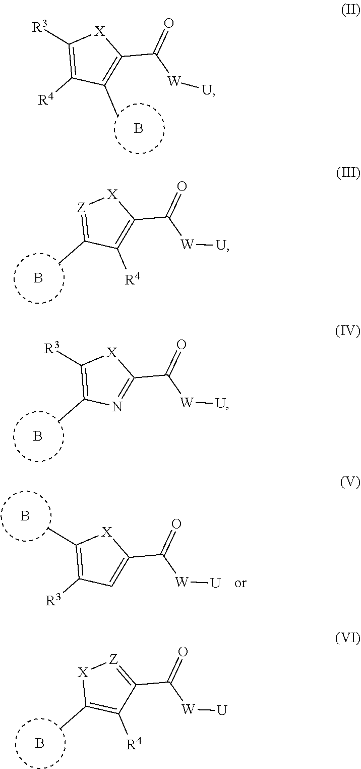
B.C1([R3])=C([R4])C(C)=C(C([W][U])=O)[X]1.[Z]1=C(C)C([R4])=C(C([W][U])=O)[X]1.B.C1([R3])=C(C)N=C(C([W][U])=O)[X]1.B.[X]1C(C)=C([R4])C(C([W][U])=O)=[Z]1.B.C1(C)=C([R3])C=C(C([W][U])=O)[X]1.B
